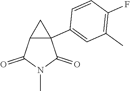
C12(C3=CC(C)=C(F)C=C3)C(C(=O)N(C)C1=O)C2
